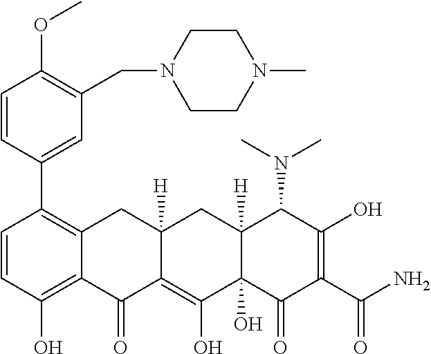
C1=CC(C2=C3C(=C(O)C=C2)C(=O)C2=C(O)C4(O)C([H])(CC2([H])C3)C(N(C)C)C(O)=C(C(N)=O)C4=O)=CC(CN2CCN(C)CC2)=C1OC
